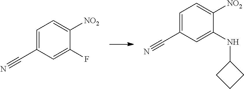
C1=C(C#N)C=C(F)C([NO2])=C1.C1=C(C#N)C=C(NC2CCC2)C([NO2])=C1
